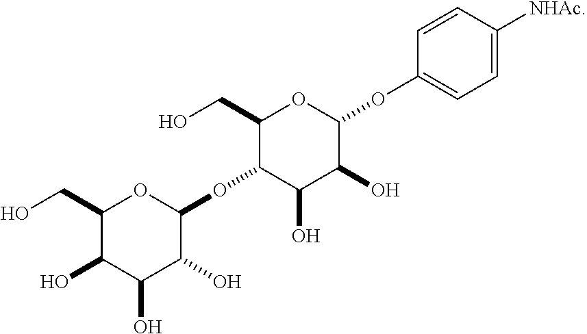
C1(CO)C(OC2OC(CO)C(O)C(O)C2O)C(O)C(O)C(OC2=CC=C([NHAc])C=C2)O1
